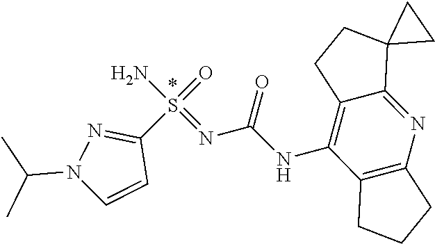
C(N=S(C1=NN(C(C)C)C=C1)(=O)N)(NC1=C2CCC3(C2=NC2=C1CCC2)CC3)=O
